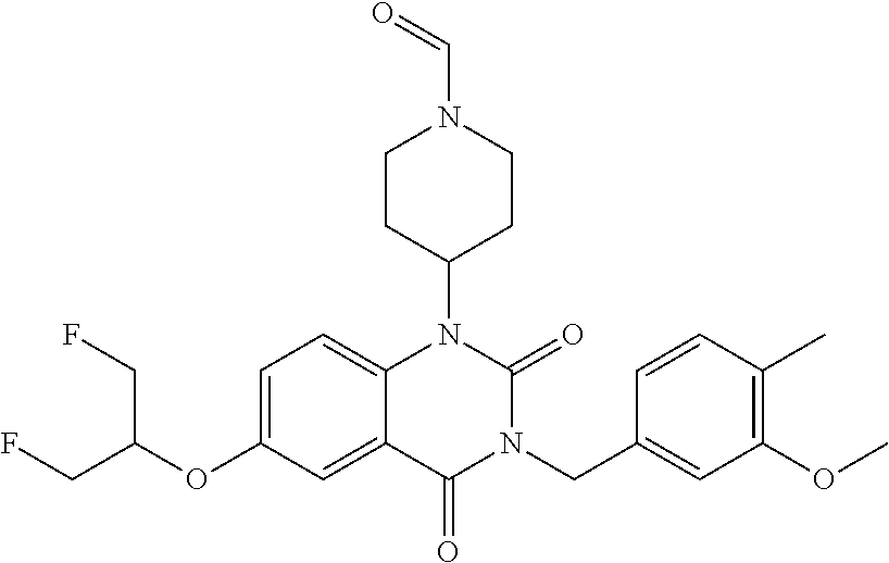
C12=CC=C(OC(CF)CF)C=C1C(=O)N(CC1=CC(OC)=C(C)C=C1)C(=O)N2C1CCN(C=O)CC1
